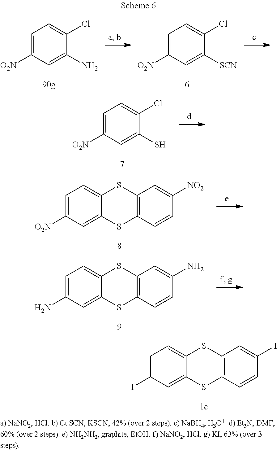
C1=C([O2N])C=C(N)C(Cl)=C1.C1=C([O2N])C=C([SCN])C(Cl)=C1.C1=C([O2N])C=C(S)C(Cl)=C1.C1=C([O2N])C=C2C(=C1)SC1=C(S2)C=CC([NO2])=C1.C1=C(N)C=C2C(=C1)SC1=C(S2)C=CC(N)=C1.C1=C(I)C=C2C(=C1)SC1=C(S2)C=CC(I)=C1
